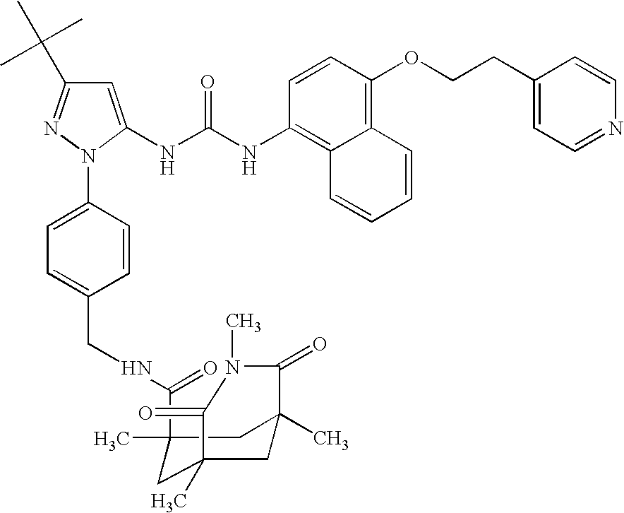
C1=C(NC(NC2=C3C(=C(OCCC4=CC=NC=C4)C=C2)C=CC=C3)=O)N(C2=CC=C(CNC(C3(C)CC4(C)CC(C)(C3)C(=O)N(C)C4=O)=O)C=C2)N=C1C(C)(C)C
